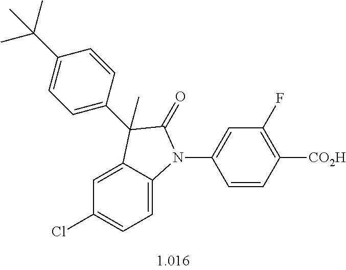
C1=C2C(=CC=C1Cl)N(C1=CC(F)=C([CO2H])C=C1)C(=O)C2(C)C1=CC=C(C(C)(C)C)C=C1
